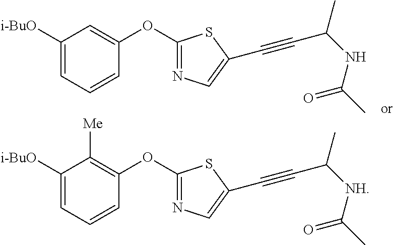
C1([i-BuO])=CC=CC(OC2=NC=C(C#CC(C)NC(=O)C)S2)=C1.C1([i-BuO])=CC=CC(OC2=NC=C(C#CC(C)[NH]C(=O)C)S2)=C1[Me]
